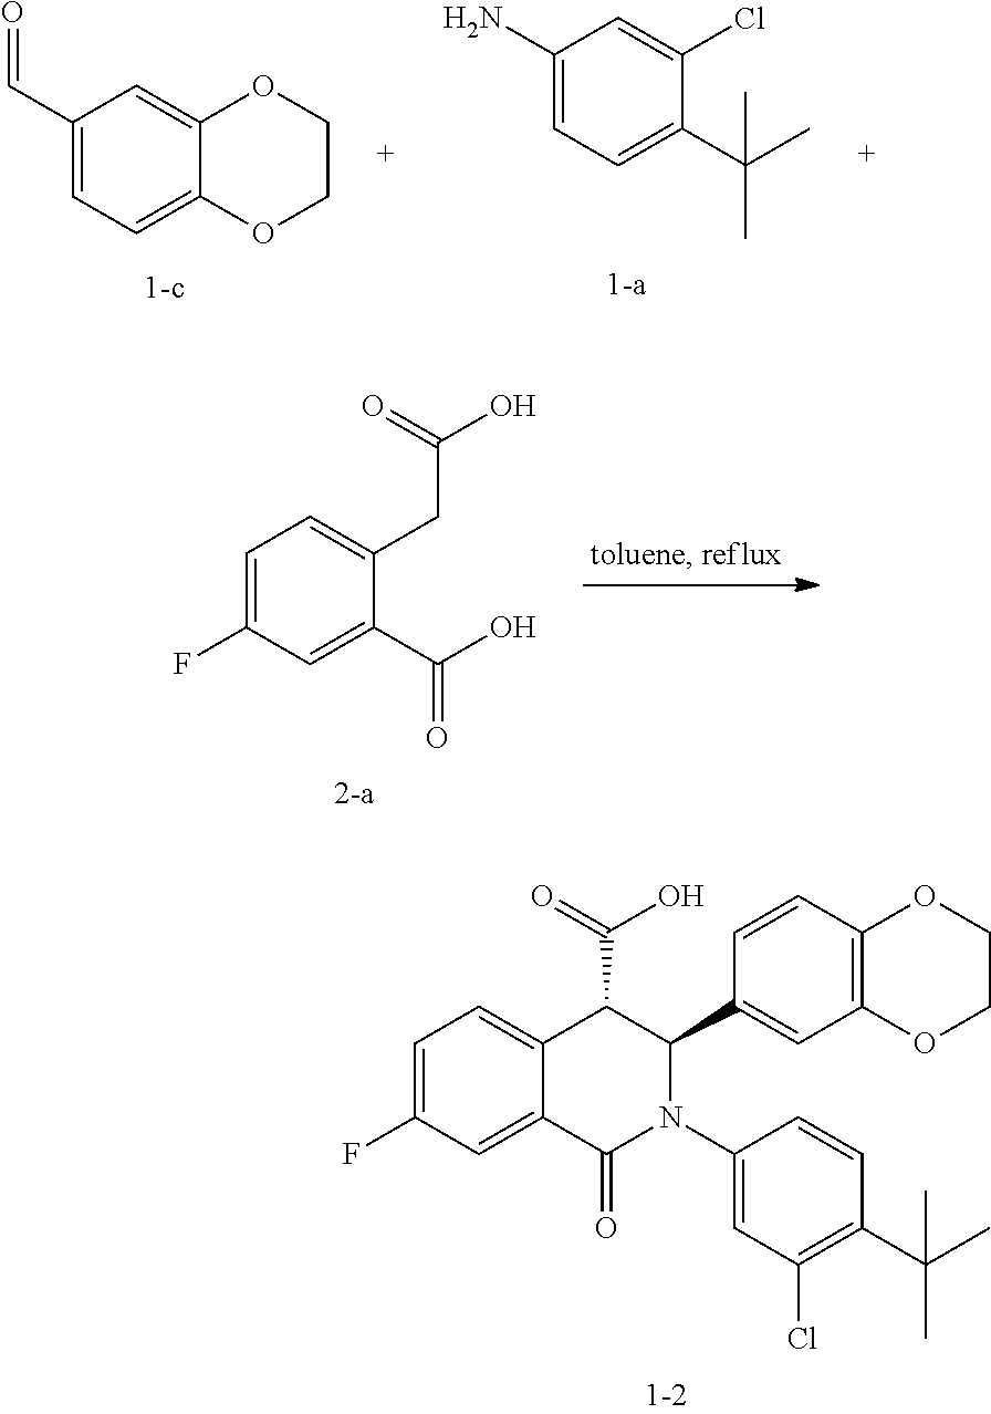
C1=C2C(=CC(C=O)=C1)OCCO2.C1=C(C(C)(C)C)C(Cl)=CC(N)=C1.C1=C2C(=CC=C1F)C(C(=O)O)C(C1=CC3=C(C=C1)OCCO3)N(C1=CC(Cl)=C(C(C)(C)C)C=C1)C2=O.C1=C(C(O)=O)C(CC(O)=O)=CC=C1F
